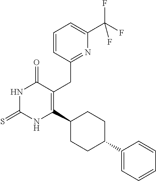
C1=CC(CC2=C(C3CCC(C4=CC=CC=C4)CC3)NC(=S)NC2=O)=NC(C(F)(F)F)=C1
